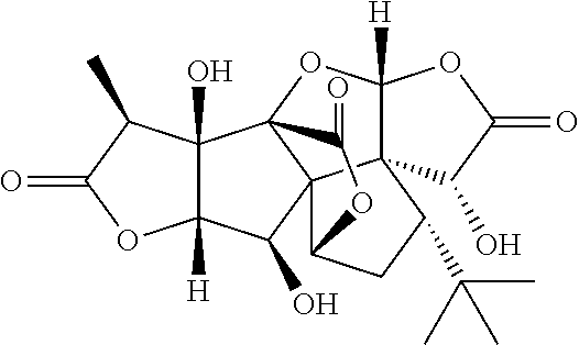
C12([H])C(O)(C34C5(C1O)C1(C([H])(O3)OC(=O)C1O)C(C(C)(C)C)CC5OC4=O)C(C)C(=O)O2
